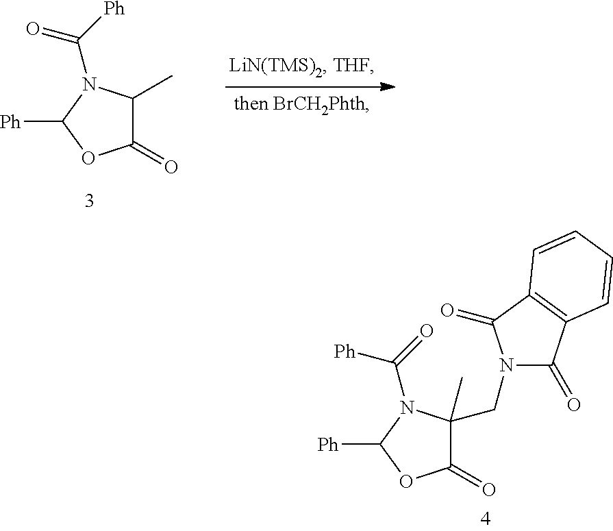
C1(=O)C(C)N(C([Ph])=O)C([Ph])O1.C1(=O)C(CN2C(=O)C3=C(C2=O)C=CC=C3)(C)N(C(=O)[Ph])C([Ph])O1
